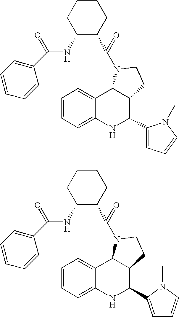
C1=CC=C2C(=C1)C1C(C(C3=CC=CN3C)N2)CCN1C(C1CCCCC1NC(C1=CC=CC=C1)=O)=O.C1=CC=C2C(=C1)C1C(C(C3=CC=CN3C)N2)CCN1C(C1CCCCC1NC(C1=CC=CC=C1)=O)=O
